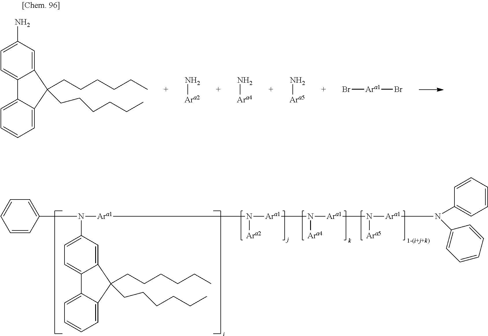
C12=CC(N)=CC=C1C1=CC=CC=C1C2(CCCCCC)CCCCCC.N[Ara2].Br[Ara1]Br.N[Ara4].N[Ara5].C1=CC(N(C2=CC=C3C(=C2)C(CCCCCC)(CCCCCC)C2=CC=CC=C32)[Ara1]N([Ara1]N([Ara1]N([Ara1]N(C2=CC=CC=C2)C2=CC=CC=C2)[Ara5])[Ara4])[Ara2])=CC=C1.[1-(i+j+k)]
